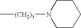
C1CN([(CH2)3]C)CCC1
